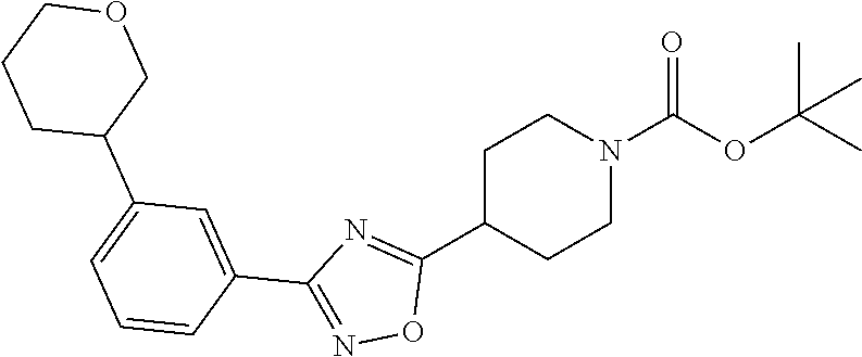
C1C(C2=NC(C3=CC(C4COCCC4)=CC=C3)=NO2)CCN(C(OC(C)(C)C)=O)C1
